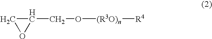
C1(CO[(R3O)n][R4])CO1
